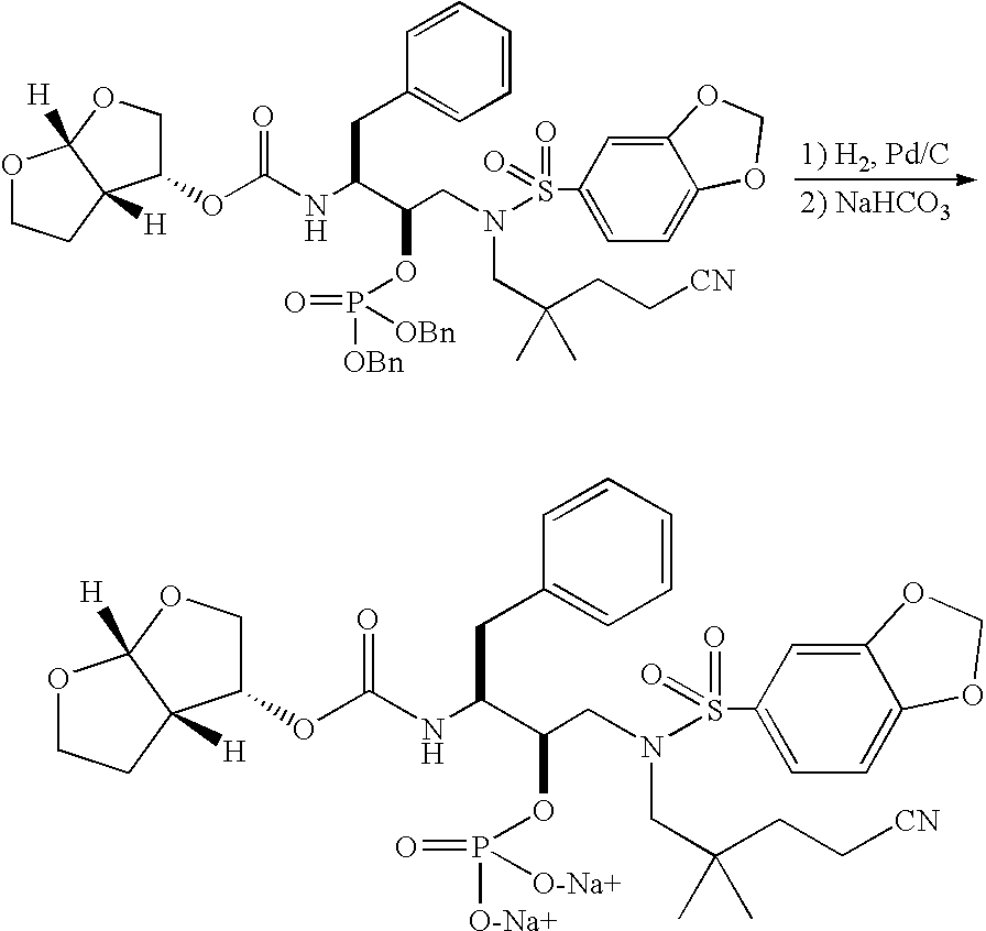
C1(OC(NC(C(CN(CC(CC[CN])(C)C)S(C2=CC=C3C(=C2)OCO3)(=O)=O)OP([OBn])(=O)[OBn])CC2=CC=CC=C2)=O)COC2([H])C1([H])CCO2.C1(OC(NC(C(CN(CC(CC[CN])(C)C)S(C2=CC=C3C(=C2)OCO3)(=O)=O)OP([O-Na+])(=O)[O-Na+])CC2=CC=CC=C2)=O)COC2([H])C1([H])CCO2
